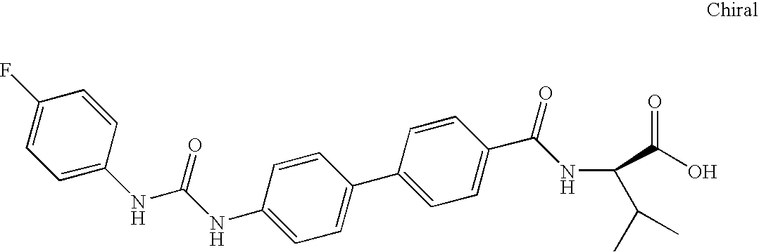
C1(NC(NC2=CC=C(F)C=C2)=O)=CC=C(C2=CC=C(C(=O)NC(C(O)=O)C(C)C)C=C2)C=C1
